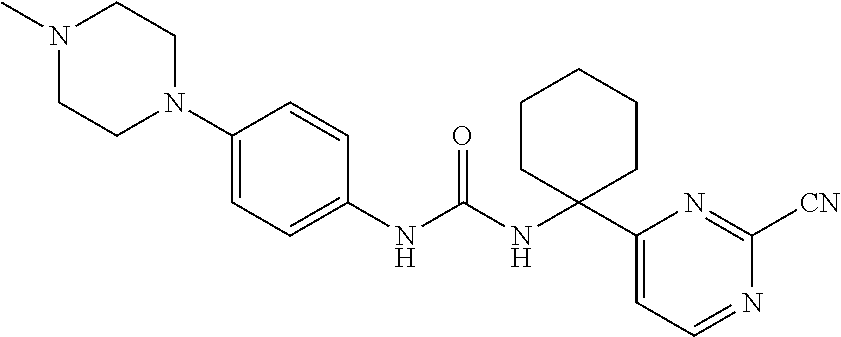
N1(C)CCN(C2=CC=C(NC(NC3(C4=CC=NC([CN])=N4)CCCCC3)=O)C=C2)CC1
